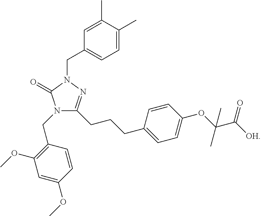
C1=C(C)C(C)=CC=C1CN1N=C(CCCC2=CC=C(OC(C([OH])=O)(C)C)C=C2)N(CC2=C(OC)C=C(OC)C=C2)C1=O
